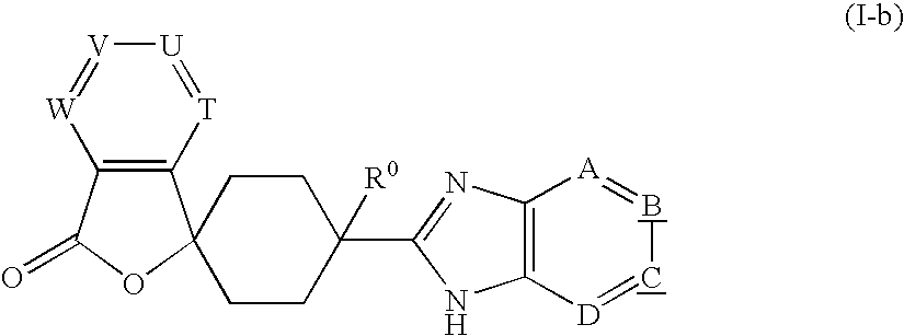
C12=C([T]=[U][V]=[W]1)C1(OC2=O)CCC(C2=NC3=C(N2)[D]=CB=[A]3)([R0])CC1
